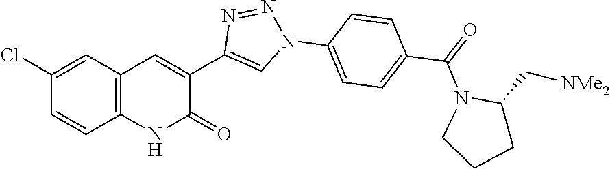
C12=C(C=C(Cl)C=C1)C=C(C1=CN(C3=CC=C(C(=O)N4C(C[NMe2])CCC4)C=C3)N=N1)C(=O)N2
